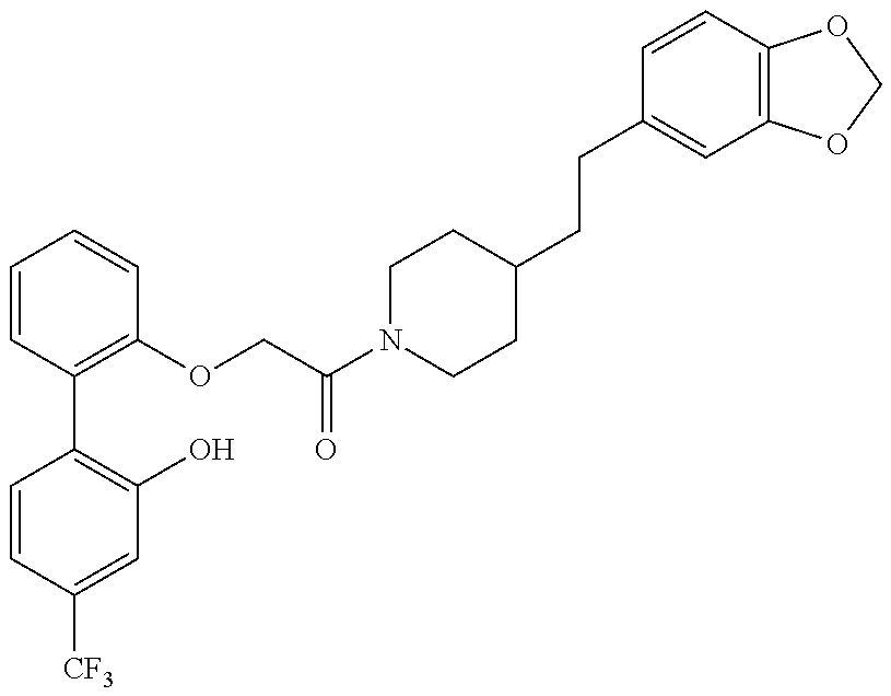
C1=CC([CF3])=CC(O)=C1C1=C(OCC(N2CCC(CCC3=CC4=C(C=C3)OCO4)CC2)=O)C=CC=C1
